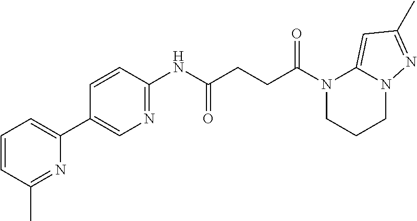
N1(C(CCC(NC2=NC=C(C3=CC=CC(C)=N3)C=C2)=O)=O)CCCN2C1=CC(C)=N2
